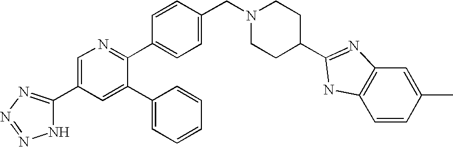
C1=C(C2=NN=NN2)C=C(C2=CC=CC=C2)C(C2=CC=C(CN3CCC(C4=NC5=C(C=CC(C)=C5)N4)CC3)C=C2)=N1
